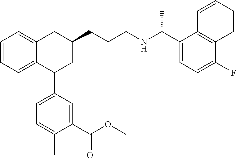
C1=CC=C2C(=C1)CC(CCCNC(C1=CC=C(F)C3=C1C=CC=C3)C)CC2C1=CC=C(C)C(C(=O)OC)=C1
